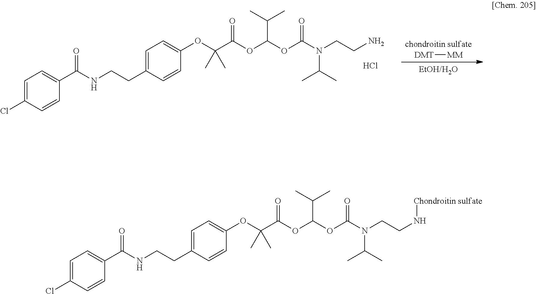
C1=C(Cl)C=CC(C(NCCC2=CC=C(OC(C(=O)OC(OC(N(CCN[Chondroitin sulfate])C(C)C)=O)C(C)C)(C)C)C=C2)=O)=C1.C1=C(Cl)C=CC(C(NCCC2=CC=C(OC(C(=O)OC(OC(N(CCN)C(C)C)=O)C(C)C)(C)C)C=C2)=O)=C1.Cl.[chondroitin sulfate].[DMT][MM].[EtOH/H2O]
